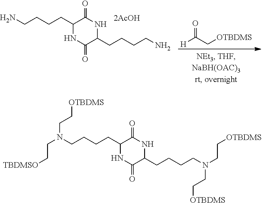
N(CCCCC1NC(=O)C(CCCCN(CC[OTBDMS])CC[OTBDMS])NC1=O)(CC[OTBDMS])CC[TBDMSO].NCCCCC1NC(=O)C(CCCCN)NC1=O.[H]C(C[OTBDMS])=O
